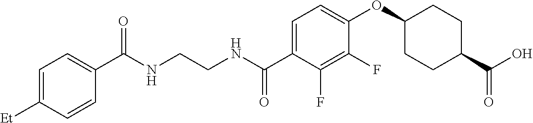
C(NCCNC(C1=CC=C(OC2CCC(C(=O)O)CC2)C(F)=C1F)=O)(=O)C1=CC=C([Et])C=C1
